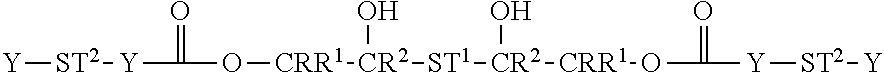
[Y][ST2][Y]C(=O)O[CRR1][CR2](O)[ST1][CR2](O)[CRR1]OC(=O)[Y][ST2][Y]
